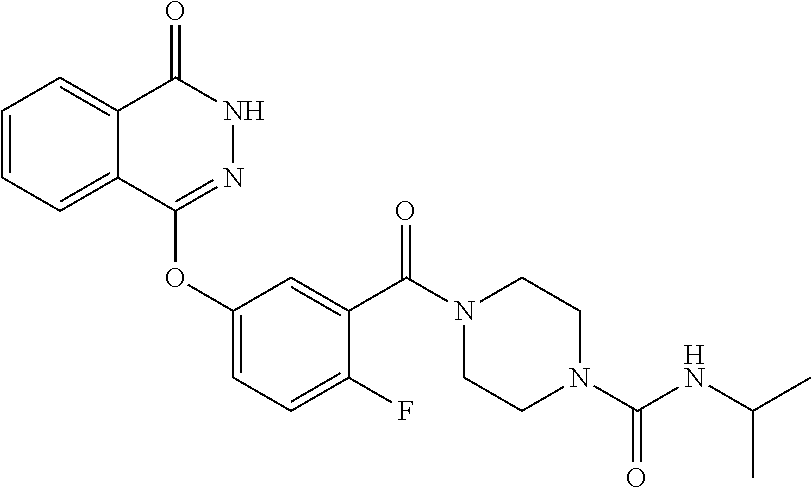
C1=CC=C2C(=C1)C(=O)NN=C2OC1=CC=C(F)C(C(N2CCN(C(=O)NC(C)C)CC2)=O)=C1
